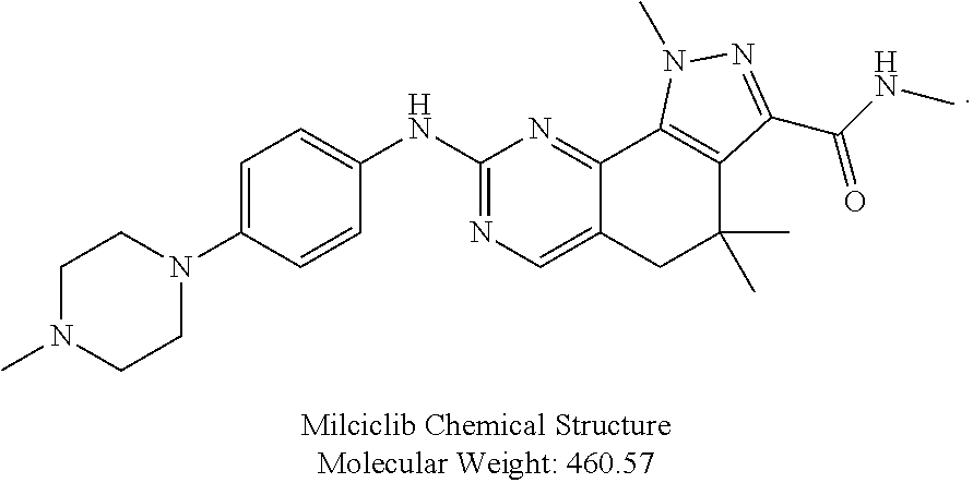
C1=C(N2CCN(C)CC2)C=CC(NC2=NC=C3C(=N2)C2=C(C(C)(C)C3)C(C(NC)=O)=NN2C)=C1
